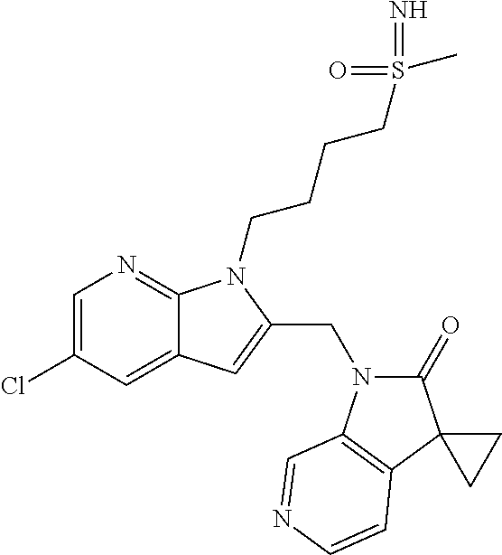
C1=C(Cl)C=C2C(=N1)N(CCCCS(=N)(=O)C)C(CN1C(=O)C3(C4=C1C=NC=C4)CC3)=C2
